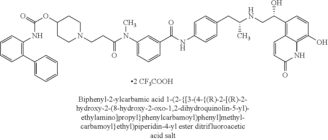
C12=C(C(CNC(CC3=CC=C(NC(C4=CC(N(C)C(CCN5CCC(OC(=O)NC6=C(C7=CC=CC=C7)C=CC=C6)CC5)=O)=CC=C4)=O)C=C3)C)O)C=CC(O)=C1NC(=O)C=C2
